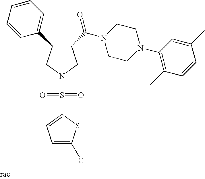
C1(C(N2CCN(C3=C(C)C=CC(C)=C3)CC2)=O)C(C2=CC=CC=C2)CN(S(=O)(=O)C2=CC=C(Cl)S2)C1
